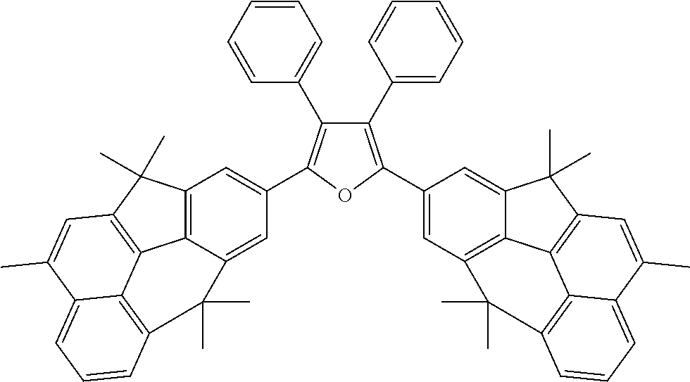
C12=C3C(=CC(C4=C(C5=CC=CC=C5)C(C5=CC=CC=C5)=C(C5=CC6=C7C(=C5)C(C)(C)C5=C7C7=C(C=CC=C7C(C)=C5)C6(C)C)O4)=C1)C(C)(C)C1=C4C3=C(C2(C)C)C=C(C)C4=CC=C1
